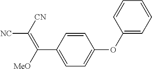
C1=CC(C(=C([NC])[CN])[MeO])=CC=C1OC1=CC=CC=C1
